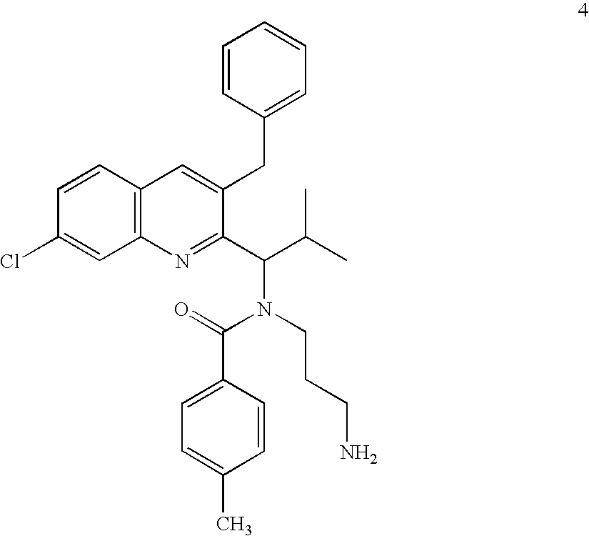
C1=CC2=C(C=C1Cl)N=C(C(C(C)C)N(CCCN)C(=O)C1=CC=C(C)C=C1)C(CC1=CC=CC=C1)=C2
